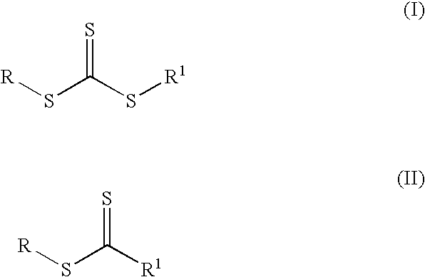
[R]SC(S[R1])=S.[R]SC([R1])=S
